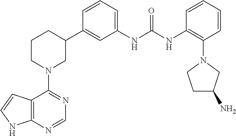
C12=C(N=CN=C1N1CC(C3=CC(NC(NC4=C(N5CCC(N)C5)C=CC=C4)=O)=CC=C3)CCC1)NC=C2
